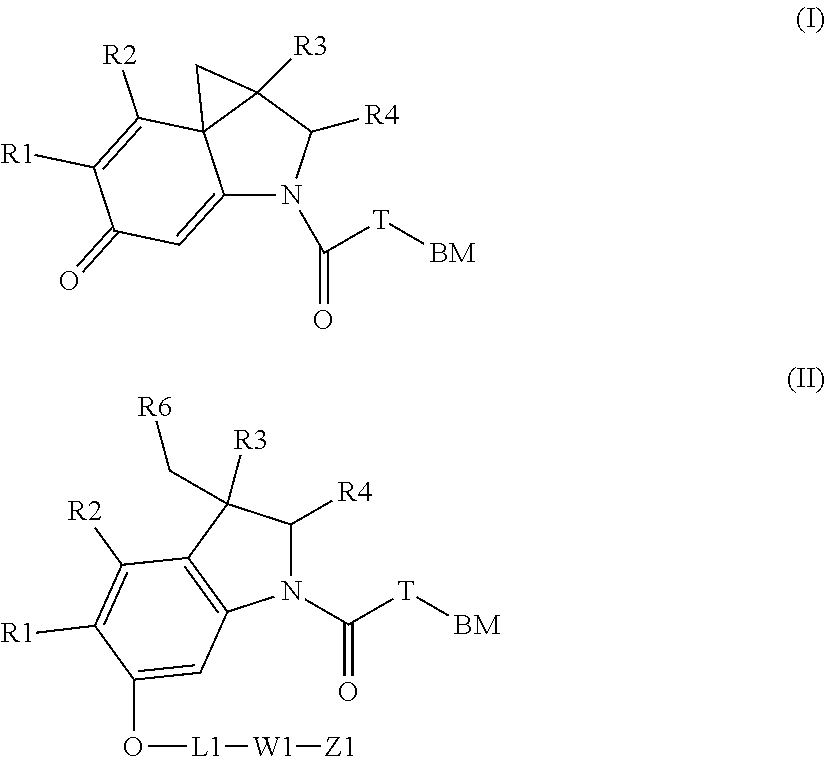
C12=CC(=O)C([R1])=C([R2])C13C([R3])(C([R4])N2C([T][BM])=O)C3.N1(C([T][BM])=O)C([R4])C([R3])(C[R6])C2=C1C=C(O[L1][W1][Z1])C([R1])=C2[R2]
